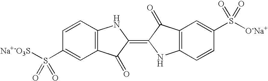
C1=CC2=C(C=C1S([Na+-O3S])(=O)=O)C(=O)C(=C1NC3=C(C1=O)C=C(S([O-Na+])(=O)=O)C=C3)N2
